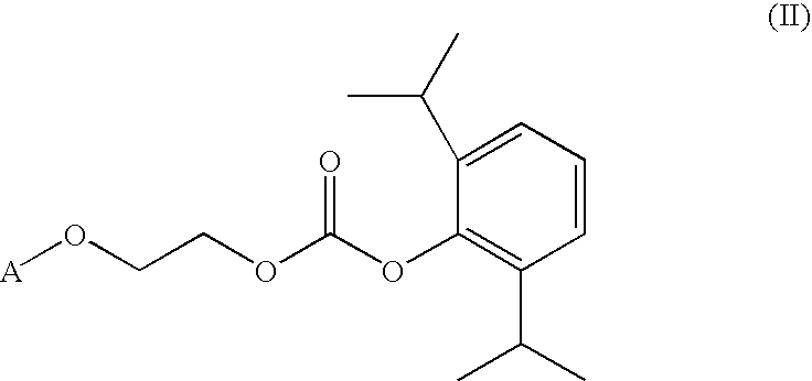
[A]OCCOC(OC1=C(C(C)C)C=CC=C1C(C)C)=O
